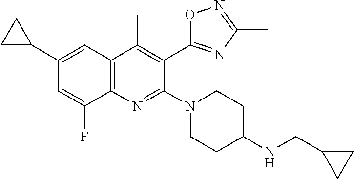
C1(C2CC2)=CC2=C(C(F)=C1)N=C(N1CCC(NCC3CC3)CC1)C(C1=NC(C)=NO1)=C2C
